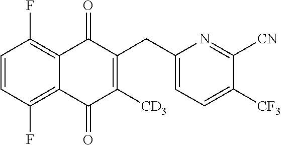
C1=CC(F)=C2C(=O)C(CC3=CC=C([CF3])C([CN])=N3)=C([CD3])C(=O)C2=C1F
